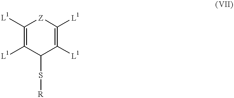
C1([L1])=C([L1])C(S[R])C([L1])=C([L1])[Z]1
